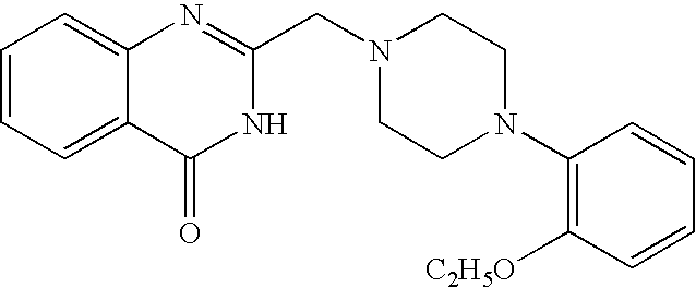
C1=CC=C2C(=C1)N=C(CN1CCN(C3=C([C2H5O])C=CC=C3)CC1)NC2=O
